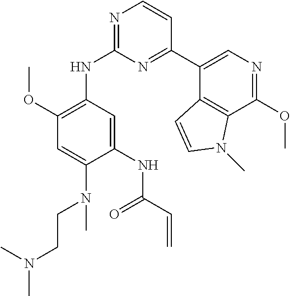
C1(NC2=NC=CC(C3=CN=C(OC)C4=C3C=CN4C)=N2)=C(OC)C=C(N(CCN(C)C)C)C(NC(C=C)=O)=C1
